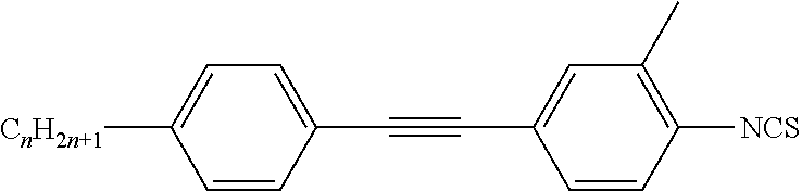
C1=CC(C#CC2=CC(C)=C([NCS])C=C2)=CC=C1[CnH2n+1]
